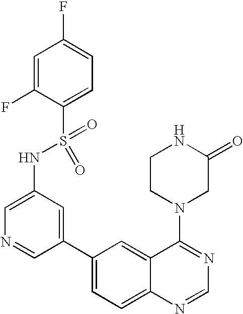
C1=C(NS(C2=CC=C(F)C=C2F)(=O)=O)C=C(C2=CC=C3C(=C2)C(N2CC(=O)NCC2)=NC=N3)C=N1
